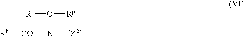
[Rk][CO]N(O([R1])[Rp])[[Z2]]
